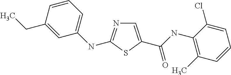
C1=C(C(NC2=C(C)C=CC=C2Cl)=O)SC(NC2=CC=CC(CC)=C2)=N1
